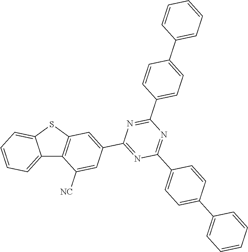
C12=CC=CC=C1SC1=C2C([NC])=CC(C2=NC(C3=CC=C(C4=CC=CC=C4)C=C3)=NC(C3=CC=C(C4=CC=CC=C4)C=C3)=N2)=C1
